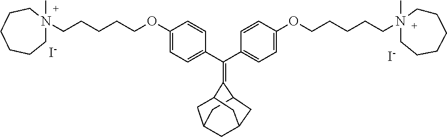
[I-].[I-].C(C1=CC=C(OCCCCCN2(C)CCCCCC2)C=C1)(C1=CC=C(OCCCCCN2(C)CCCCCC2)C=C1)=C1C2CC3CC(C2)CC1C3
